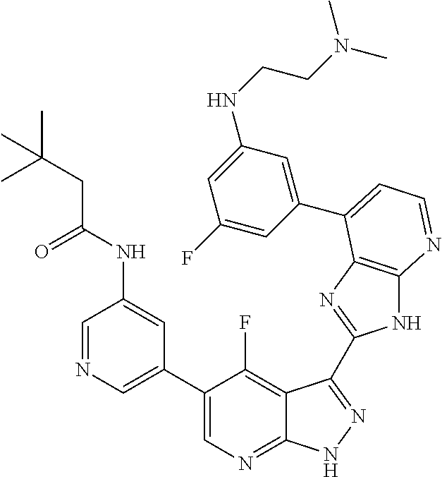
C1=NC=C(C2=CN=C3C(=C2F)C(C2=NC4=C(N2)N=CC=C4C2=CC(NCCN(C)C)=CC(F)=C2)=NN3)C=C1NC(=O)CC(C)(C)C
